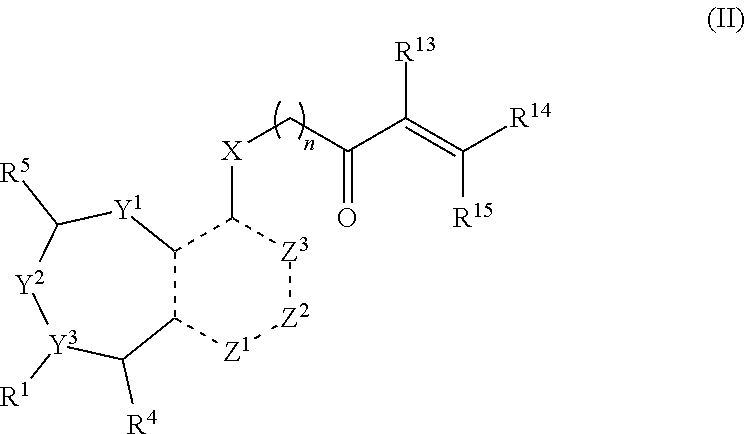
C12C([Z1][Z2][Z3]C1[X]CC(=O)C(=C([R15])[R14])[R13])C([R4])[Y3]([R1])[Y2]C([R5])[Y1]2
